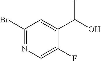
C1(Br)=NC=C(F)C(C(O)C)=C1
